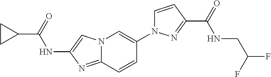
C1(C(=O)NC2=CN3C(=N2)C=CC(N2C=CC(C(=O)NCC(F)F)=N2)=C3)CC1
